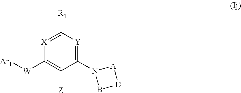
C1([W][Ar1])=C([Z])C(N2B[D][A]2)=[Y]C([R1])=[X]1
